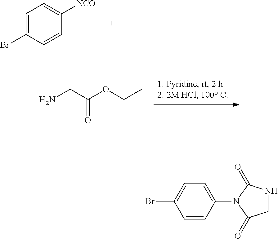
NCC(=O)OCC.C1=C(Br)C=CC([NCO])=C1.C1=CC(N2C(=O)CNC2=O)=CC=C1Br
